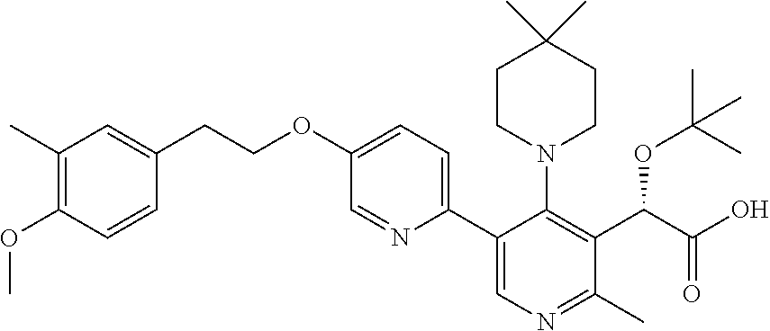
C1(C)=C(OC)C=CC(CCOC2=CC=C(C3=CN=C(C)C(C(C(O)=O)OC(C)(C)C)=C3N3CCC(C)(C)CC3)N=C2)=C1
